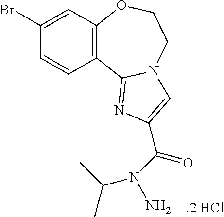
C12=C(OCCN3C1=NC(C(N(C(C)C)N)=O)=C3)C=C(Br)C=C2
